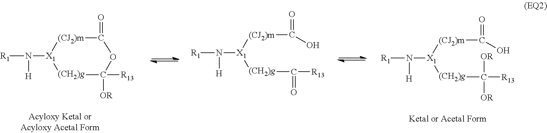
[R1]N([X1]1[(CJ2)m]C(=O)OC([OR])([R13])[(CH2)g]1)[H].[R1]N([X1]([(CJ2)m]C(O)=O)[(CH2)g]C([R13])=O)[H].[R1]N([X1]([(CJ2)m]C(=O)O)[(CH2)g]C([OR])([R13])[OR])[H]
